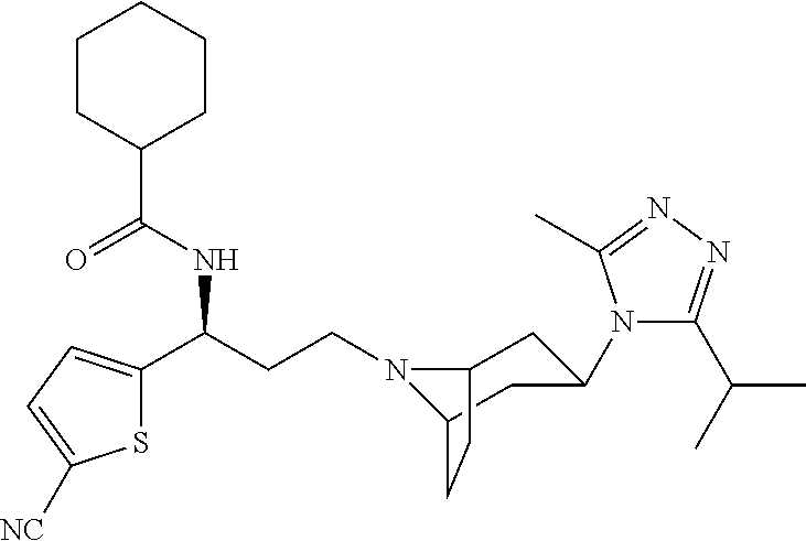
N1(CCC(C2=CC=C([NC])S2)NC(C2CCCCC2)=O)C2CC(N3C(C(C)C)=NN=C3C)CC1CC2
